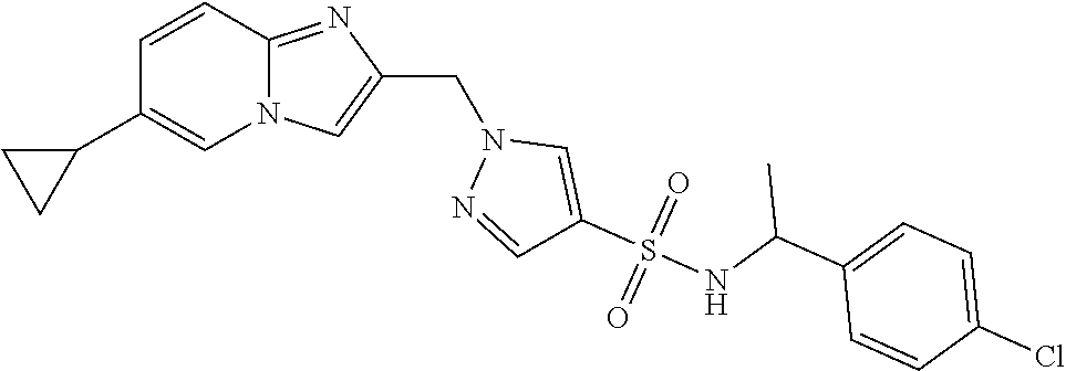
N12C(=NC(CN3N=CC(S(NC(C4=CC=C(Cl)C=C4)C)(=O)=O)=C3)=C1)C=CC(C1CC1)=C2
